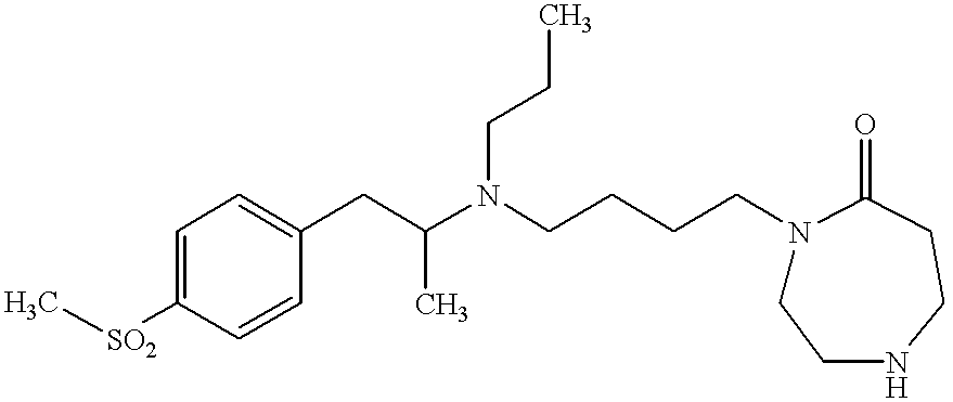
C1=CC([SO2]C)=CC=C1CC(N(CCCCN1CCNCCC1=O)CCC)C
